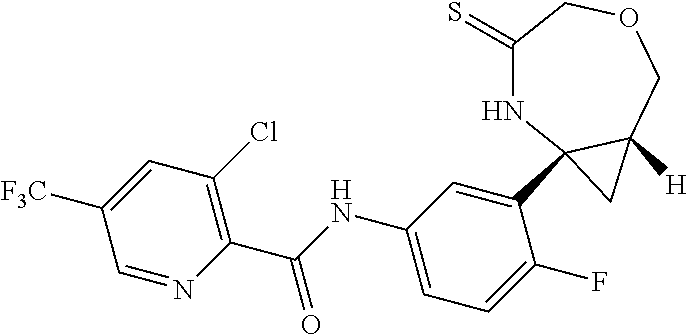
C1(C(NC2=CC=C(F)C(C34NC(=S)COCC3([H])C4)=C2)=O)=C(Cl)C=C([F3C])C=N1
